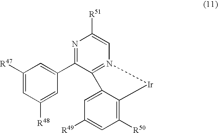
C1([R47])=CC([R48])=CC(C2=NC([R51])=CN3=C2C2=CC([R49])=CC([R50])=C2[Ir]3)=C1
